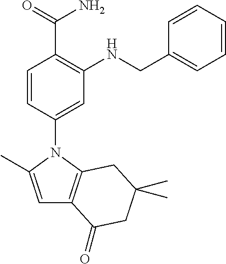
C1=CC(N2C3=C(C=C2C)C(=O)CC(C)(C)C3)=CC(NCC2=CC=CC=C2)=C1C(=O)N
